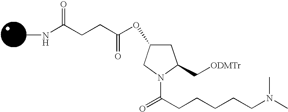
C(CCN(C)C)CCC(N1C(C[ODMTr])CC(OC(CCC(NC)=O)=O)C1)=O
